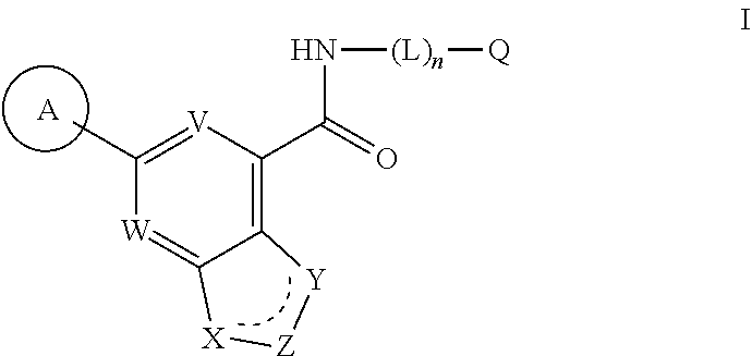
[V]1=C(C)[W]=C2C(=C1C(=O)N[(L)n][Q])[Y][Z][X]2.[A]
